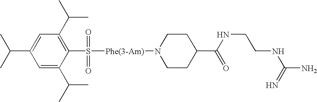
C1(C(C)C)=CC(C(C)C)=C(S([Phe(3-Am)]N2CCC(C(NCCNC(N)=N)=O)CC2)(=O)=O)C(C(C)C)=C1
